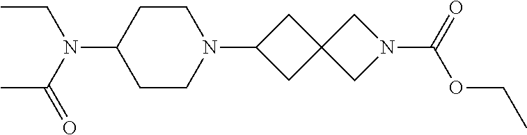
C1CC(N(C(C)=O)CC)CCN1C1CC2(C1)CN(C(=O)OCC)C2
